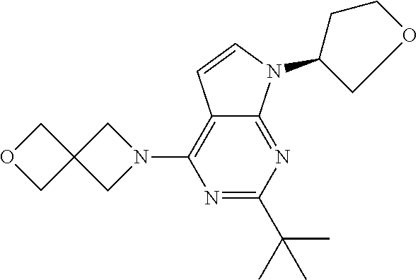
N1=C(C(C)(C)C)N=C2C(=C1N1CC3(C1)COC3)C=CN2C1COCC1
